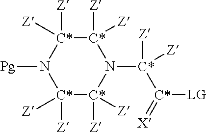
[C*]1([Z])([Z])[C*]([Z])([Z])N([Pg])[C*]([Z])([Z])[C*]([Z])([Z])N1[C*]([Z])([C*](=[X])[LG])[Z]
